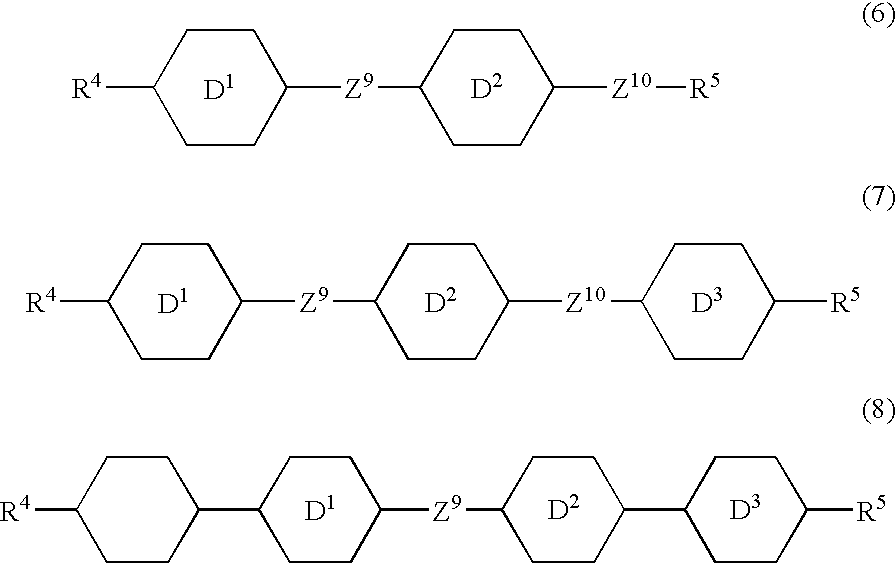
C1CC([R4])CCC1[Z9]C1CCC([Z10]C2CCC([R5])CC2)CC1.C1CC([R4])CCC1[Z9]C1CCC([Z10][R5])CC1.C1CC(C2CCC([R4])CC2)CCC1[Z9]C1CCC(C2CCC([R5])CC2)CC1
